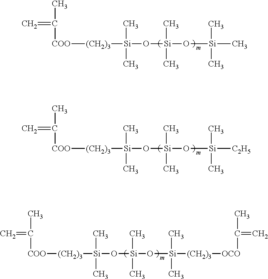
C=C(C)[COO][(CH2)3][Si](O[Si](O[Si](C)(C)C)(C)C)(C)C.C=C(C)[COO][(CH2)3][Si](O[Si](O[Si]([C2H5])(C)C)(C)C)(C)C.C=C(C)[COO][(CH2)3][Si](O[Si](O[Si]([(CH2)3][OCO]C(=C)C)(C)C)(C)C)(C)C
